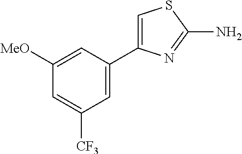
C1([MeO])=CC(C2=CSC(N)=N2)=CC([CF3])=C1
